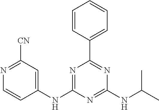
C1(NC2=NC(C3=CC=CC=C3)=NC(NC(C)C)=N2)=CC([CN])=NC=C1
